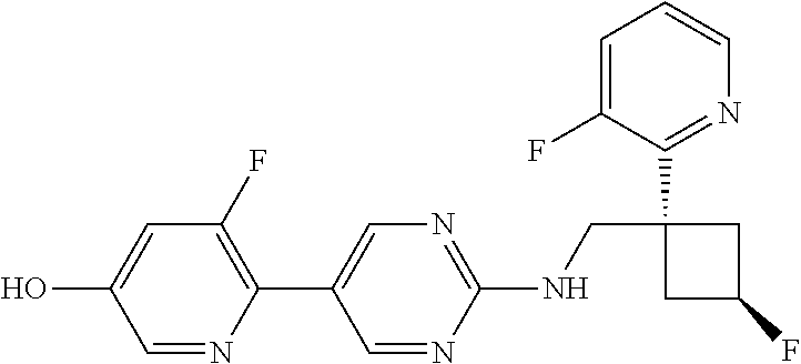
C1(NCC2(C3=NC=CC=C3F)CC(F)C2)=NC=C(C2=C(F)C=C(O)C=N2)C=N1
